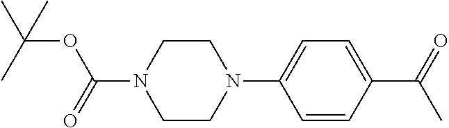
C1CN(C2=CC=C(C(=O)C)C=C2)CCN1C(=O)OC(C)(C)C
